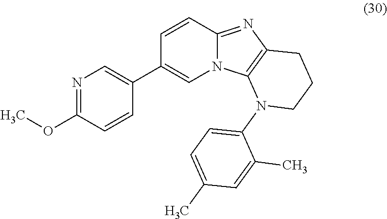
N1=C(OC)C=CC(C2=CN3C(=NC4=C3N(C3=CC=C(C)C=C3C)CCC4)C=C2)=C1
